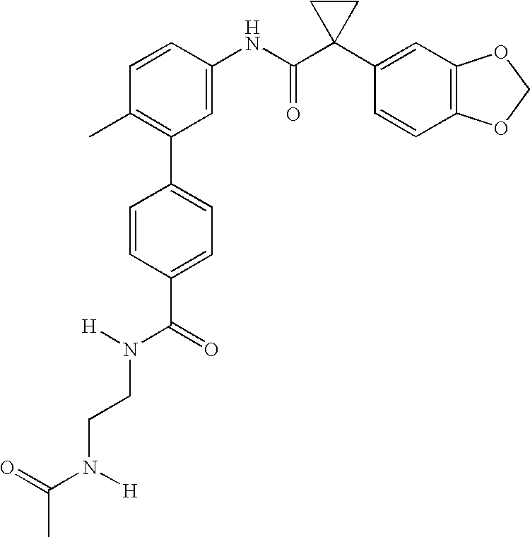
C1(NC(C2(C3=CC4=C(C=C3)OCO4)CC2)=O)=CC(C2=CC=C(C(=O)N(CCN([H])C(C)=O)[H])C=C2)=C(C)C=C1
